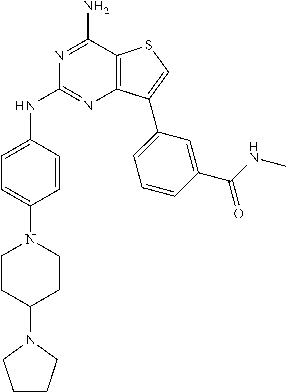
N1=C(N)C2=C(N=C1NC1=CC=C(N3CCC(N4CCCC4)CC3)C=C1)C(C1=CC=CC(C(NC)=O)=C1)=CS2
